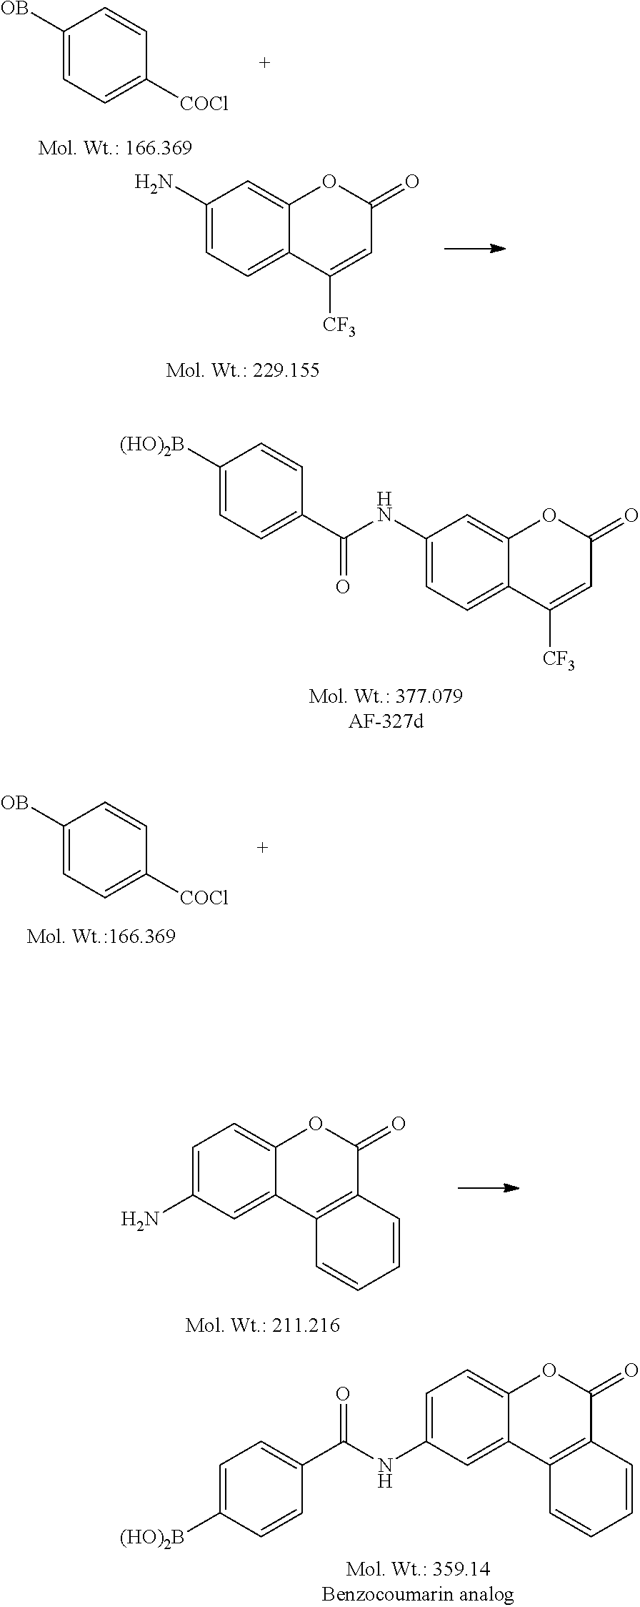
C1=C(N)C=C2C(=C1)OC(=O)C1=C2C=CC=C1.C1([OB])=CC=C([COCl])C=C1.C1(N)=CC=C2C(=C1)OC(=O)C=C2[CF3].C1=C([(HO)2B])C=CC(C(NC2=CC=C3C(=C2)C2=C(C(=O)O3)C=CC=C2)=O)=C1.C1([(HO)2B])=CC=C(C(NC2=CC=C3C(=C2)OC(=O)C=C3[CF3])=O)C=C1.C1([OB])=CC=C([COCl])C=C1
